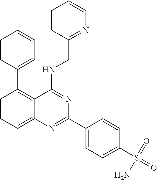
C1=CC(C2=C3C(=CC=C2)N=C(C2=CC=C(S(=O)(=O)N)C=C2)N=C3NCC2=NC=CC=C2)=CC=C1
